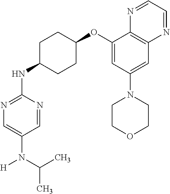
C1=NC(NC2CCC(OC3=CC(N4CCOCC4)=CC4=C3N=CC=N4)CC2)=NC=C1N(C(C)C)[H]
